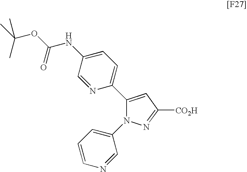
C1(C2=CC=C(NC(OC(C)(C)C)=O)C=N2)=CC([CO2H])=NN1C1=CC=CN=C1
